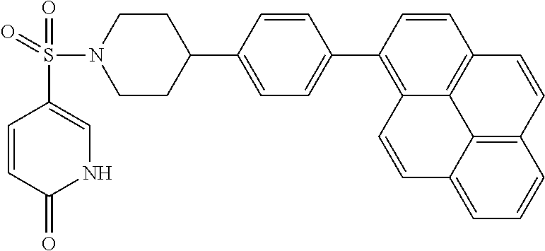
C1=CC(=O)NC=C1S(N1CCC(C2=CC=C(C3=C4C5=C(C=C3)C=CC3=C5C(=CC=C3)C=C4)C=C2)CC1)(=O)=O
